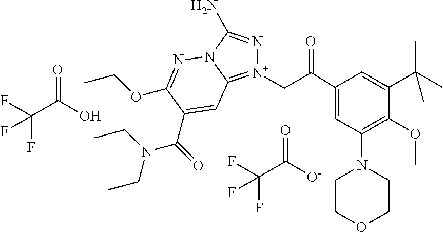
[N+]1(CC(C2=CC(N3CCOCC3)=C(OC)C(C(C)(C)C)=C2)=O)=C2N(C(N)=N1)N=C(OCC)C(C(=O)N(CC)CC)=C2.FC(C([O-])=O)(F)F.FC(C(O)=O)(F)F
